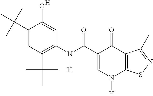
C1=C(C(=O)N([H])C2=C(C(C)(C)C)C=C(C(C)(C)C)C(O)=C2)C(=O)C2=C(N1[H])SN=C2C.[H]
